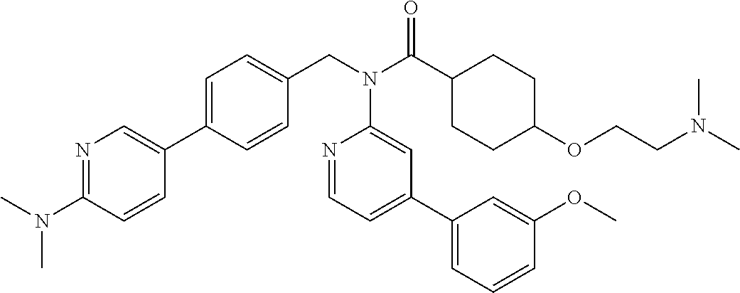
C1=C(C2=CN=C(N(C)C)C=C2)C=CC(CN(C(C2CCC(OCCN(C)C)CC2)=O)C2=CC(C3=CC=CC(OC)=C3)=CC=N2)=C1
